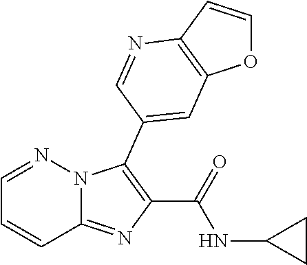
C12=NC(C(=O)NC3CC3)=C(C3=CC4=C(C=CO4)N=C3)N1N=CC=C2
